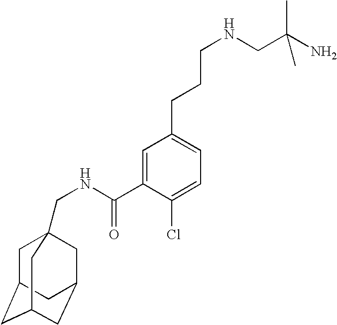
C1C2CC3CC(CC1(CNC(C1=CC(CCCNCC(N)(C)C)=CC=C1Cl)=O)C3)C2
